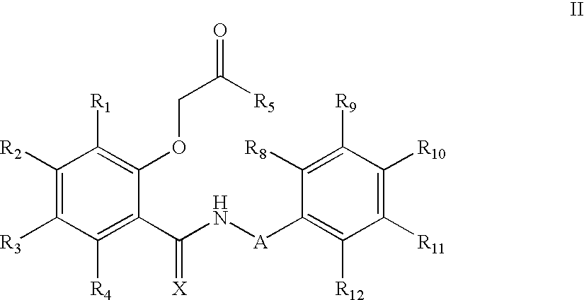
C1([R2])=C([R3])C([R4])=C(C(N[A]C2=C([R12])C([R11])=C([R10])C([R9])=C2[R8])=[X])C(OCC([R5])=O)=C1[R1]
